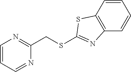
C1=CC=NC(CSC2=NC3=C(S2)C=CC=C3)=N1
